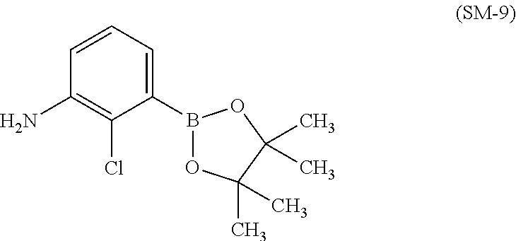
C1(N)=C(Cl)C(B2OC(C)(C)C(C)(C)O2)=CC=C1
